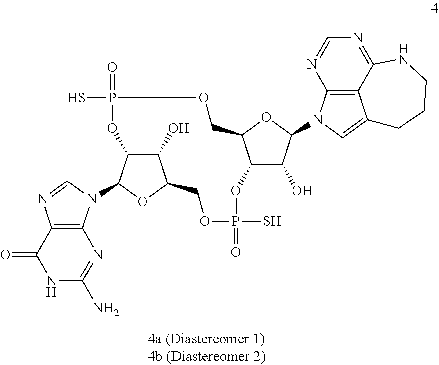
C1(=O)NC(N)=NC2=C1N=CN2C1C2C(O)C(O1)COP(S)(=O)OC1C(O)C(N3C4=C5C(=C3)CCCNC5=NC=N4)OC1COP(S)(=O)O2
